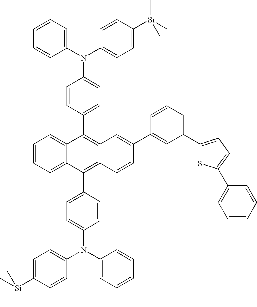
C1=CC(N(C2=CC=C([Si](C)(C)C)C=C2)C2=CC=CC=C2)=CC=C1C1=C2C(=C(C3=CC=C(N(C4=CC=C([Si](C)(C)C)C=C4)C4=CC=CC=C4)C=C3)C3=CC=CC=C13)C=CC(C1=CC(C3=CC=C(C4=CC=CC=C4)S3)=CC=C1)=C2
